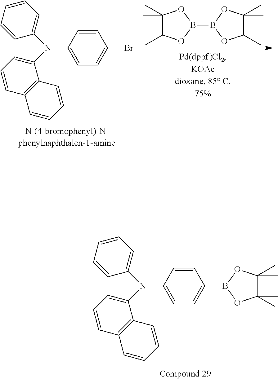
C1(C)(C)C(C)(C)OB(B2OC(C)(C)C(C)(C)O2)O1.C1=CC(N(C2=CC=CC=C2)C2=CC=CC3=C2C=CC=C3)=CC=C1Br.C1=CC(N(C2=CC=CC=C2)C2=CC=CC3=C2C=CC=C3)=CC=C1B1OC(C)(C)C(C)(C)O1
